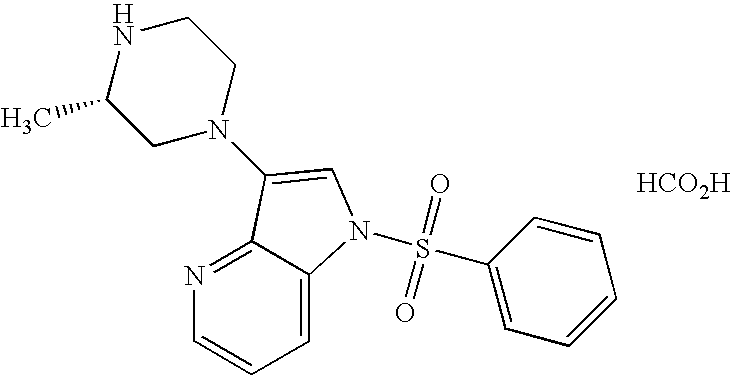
C1N(C2=CN(S(C3=CC=CC=C3)(=O)=O)C3=CC=CN=C32)CCNC1C.[HCO2H]
